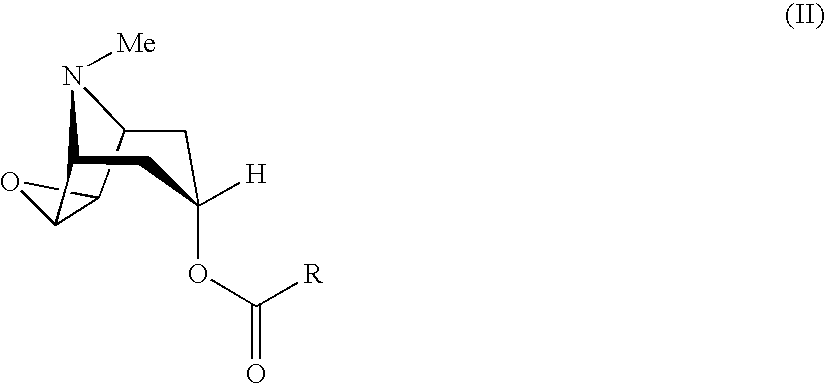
C1C2C3OC3C(CC1([H])OC(=O)[R])N2[Me]
